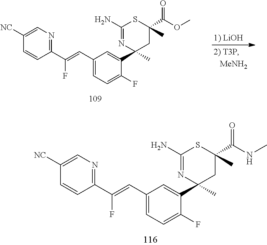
C1([NC])=CN=C(C(F)=CC2=CC=C(F)C(C3(C)CC(C(=O)NC)(C)SC(N)=N3)=C2)C=C1.C1([NC])=CN=C(C(F)=CC2=CC=C(F)C(C3(C)CC(C(=O)OC)(C)SC(N)=N3)=C2)C=C1
